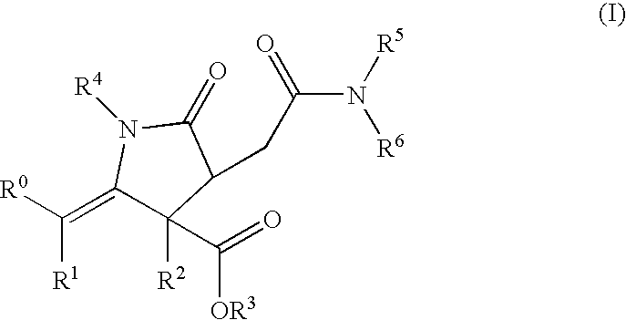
[R4]N1C(=C([R1])[R0])C([R2])(C(=O)[OR3])C(CC(=O)N([R6])[R5])C1=O
